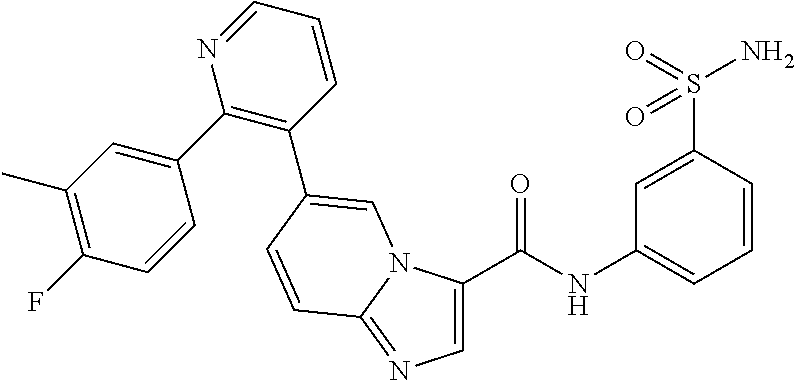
C(NC1=CC=CC(S(=O)(=O)N)=C1)(=O)C1=CN=C2N1C=C(C1=C(C3=CC(C)=C(F)C=C3)N=CC=C1)C=C2
